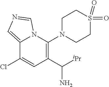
C12=CN=CN1C(N1CCS(=O)(=O)CC1)=C(C([iPr])N)C=C2Cl
